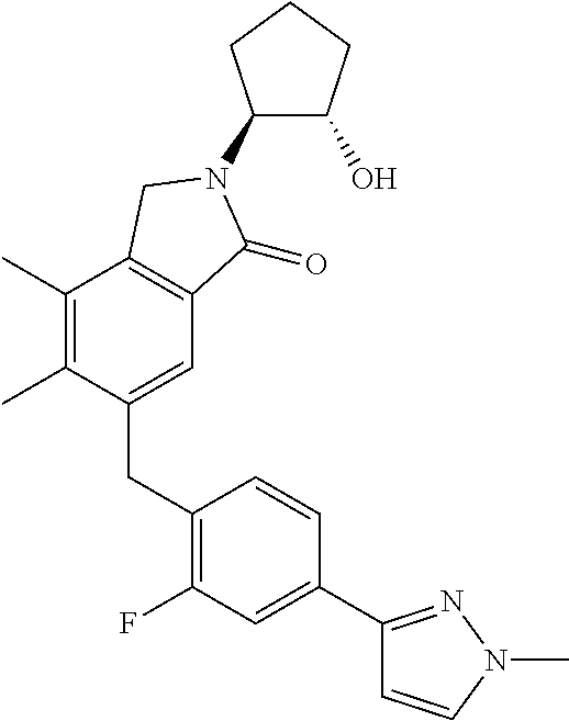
C1(C)=C(C)C(CC2=C(F)C=C(C3=NN(C)C=C3)C=C2)=CC2=C1CN(C1C(O)CCC1)C2=O
